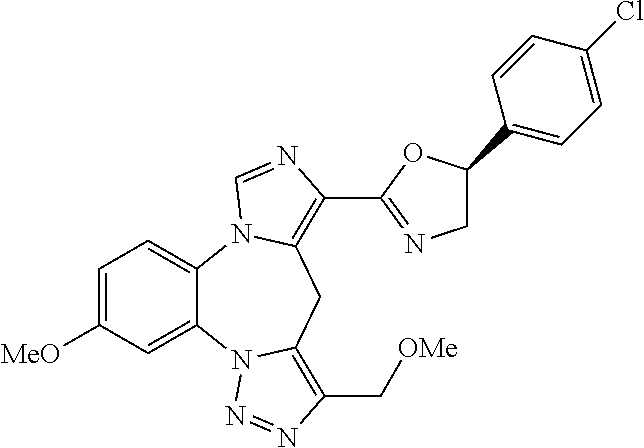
C1=C([MeO])C=C2C(=C1)N1C(=C(C3=NCC(C4=CC=C(Cl)C=C4)O3)N=C1)CC1=C(C[OMe])N=NN21
